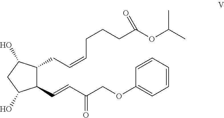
C1(C=CC(COC2=CC=CC=C2)=O)C(CC=CCCCC(OC(C)C)=O)C(O)CC1O
